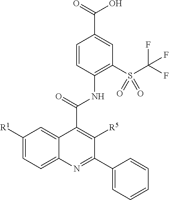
C1([R1])=CC=C2C(=C1)C(C(=O)NC1=C(S(C(F)(F)F)(=O)=O)C=C(C(=O)O)C=C1)=C([R5])C(C1=CC=CC=C1)=N2
